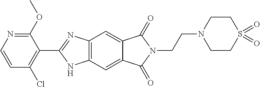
N1(CCN2C(=O)C3=CC4=C(C=C3C2=O)N=C(C2=C(Cl)C=CN=C2OC)N4)CCS(=O)(=O)CC1
